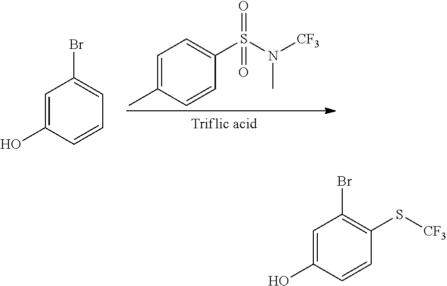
C1=C(O)C=CC=C1Br.C1=C(C)C=CC(S(N([CF3])C)(=O)=O)=C1.C1=C(O)C=CC(S[CF3])=C1Br
